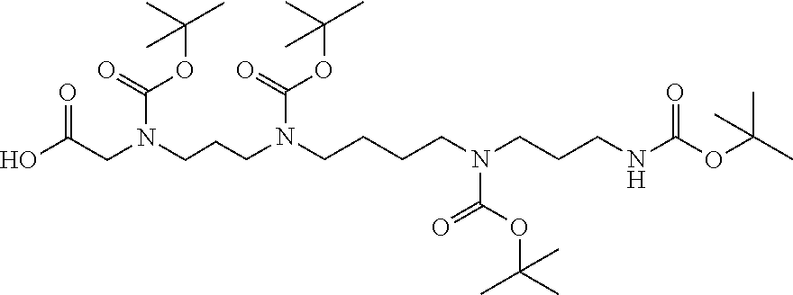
OC(CN(CCCN(CCCCN(CCCNC(OC(C)(C)C)=O)C(OC(C)(C)C)=O)C(=O)OC(C)(C)C)C(=O)OC(C)(C)C)=O
